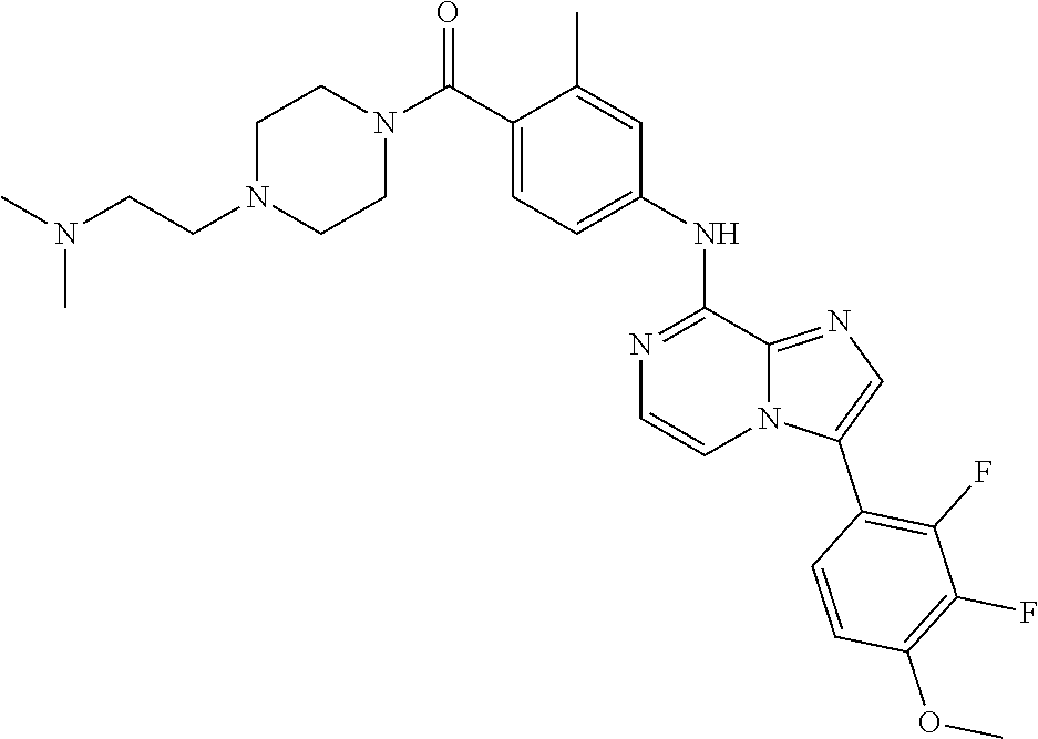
C1=C(C(N2CCN(CCN(C)C)CC2)=O)C(C)=CC(NC2=NC=CN3C2=NC=C3C2=C(F)C(F)=C(OC)C=C2)=C1
